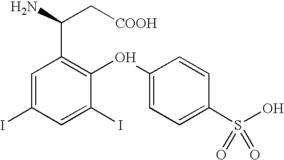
C1=C(I)C=C(I)C(OC2=CC=C(S(O)(=O)=O)C=C2)=C1C(C[COOH])N
